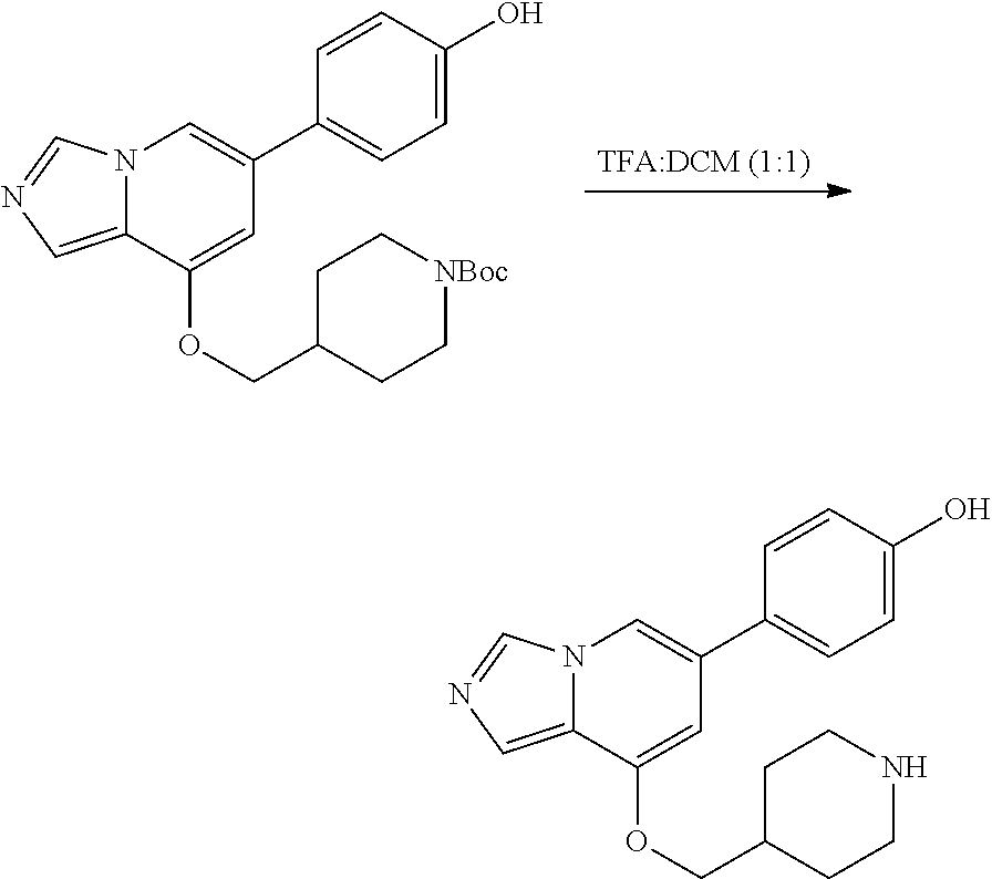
N12C(=CN=C1)C(OCC1CC[NBoc]CC1)=CC(C1=CC=C(O)C=C1)=C2.N12C(=CN=C1)C(OCC1CCNCC1)=CC(C1=CC=C(O)C=C1)=C2
